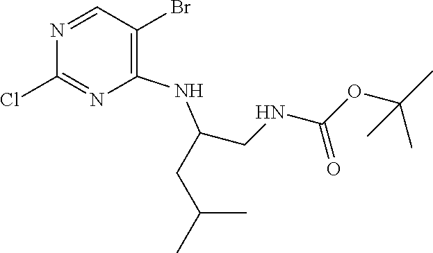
N1=CC(Br)=C(NC(CNC(OC(C)(C)C)=O)CC(C)C)N=C1Cl
